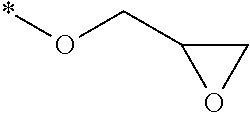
C1C(CO*)O1
